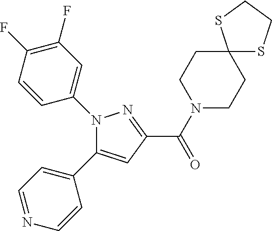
C1(C(N2CCC3(CC2)SCCS3)=O)=NN(C2=CC(F)=C(F)C=C2)C(C2=CC=NC=C2)=C1
